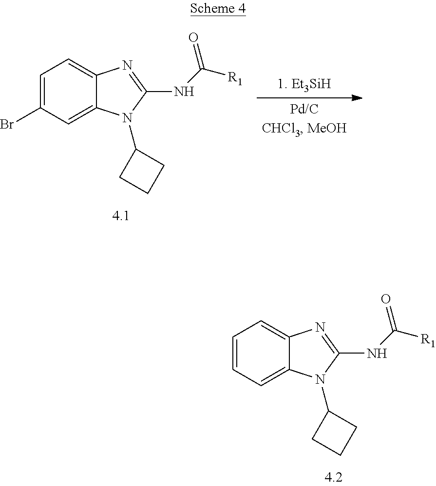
C1=CC=C2C(=C1)N=C(NC([R1])=O)N2C1CCC1.C1=C(Br)C=C2C(=C1)N=C(NC([R1])=O)N2C1CCC1
